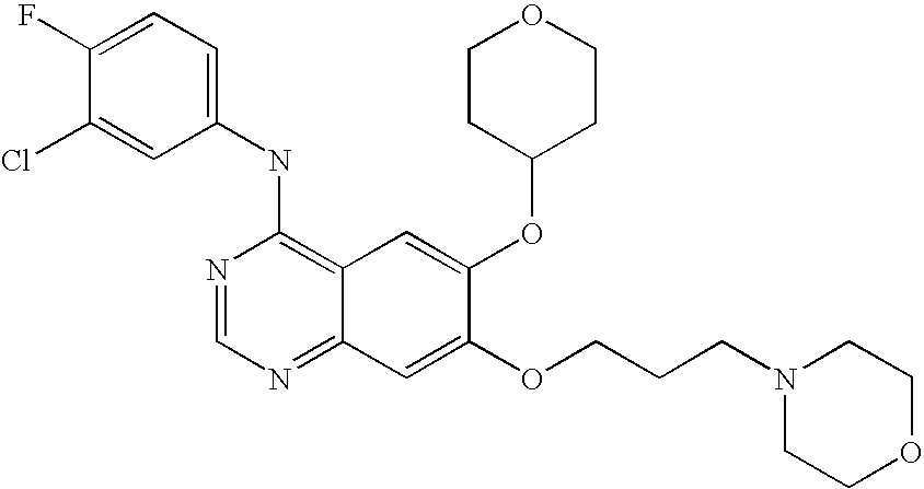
C1=C(Cl)C(F)=CC=C1NC1=C2C(=NC=N1)C=C(OCCCN1CCOCC1)C(OC1CCOCC1)=C2
